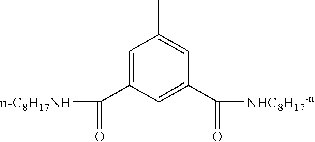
C1=C(C([n-C8H17NH])=O)C=C(C([NHC8H17-n])=O)C=C1C
